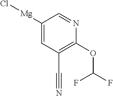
Cl[Mg]C1=CC(C#N)=C(OC(F)F)N=C1
